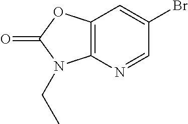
BrC1=CC2=C(N=C1)N(CC)C(=O)O2
